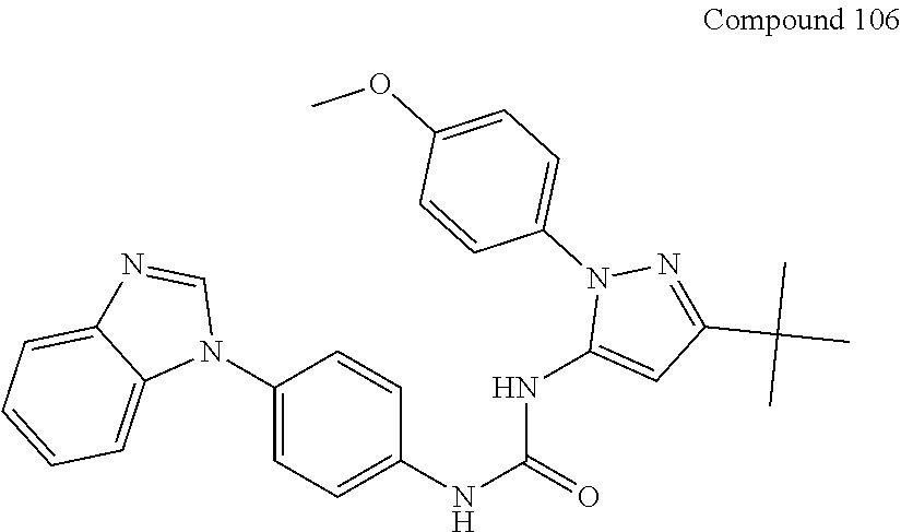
C1(N2C=NC3=CC=CC=C23)=CC=C(NC(NC2=CC(C(C)(C)C)=NN2C2=CC=C(OC)C=C2)=O)C=C1
